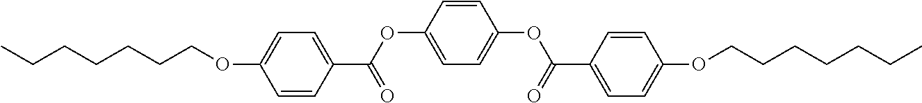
O(C1=CC=C(C(=O)OC2=CC=C(OC(C3=CC=C(OCCCCCCC)C=C3)=O)C=C2)C=C1)CCCCCCC
